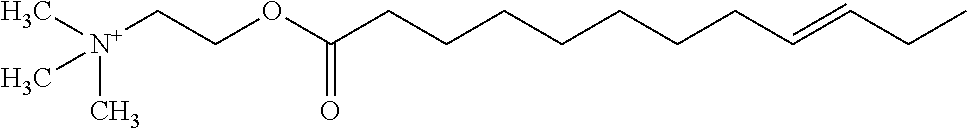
[N+](CCOC(CCCCCCCC=CCC)=O)(C)(C)C
